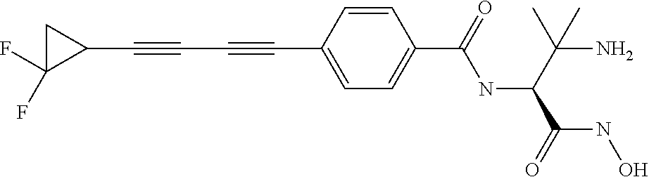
C(#CC#CC1=CC=C(C(=O)NC(C(N)(C)C)C(NO)=O)C=C1)C1CC1(F)F
